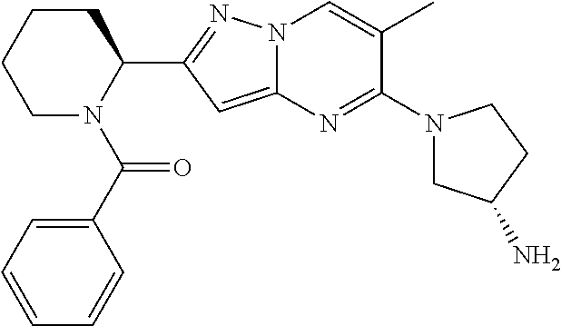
C1N(C(C2=CC=CC=C2)=O)C(C2=NN3C(=C2)N=C(N2CC(N)CC2)C(C)=C3)CCC1
